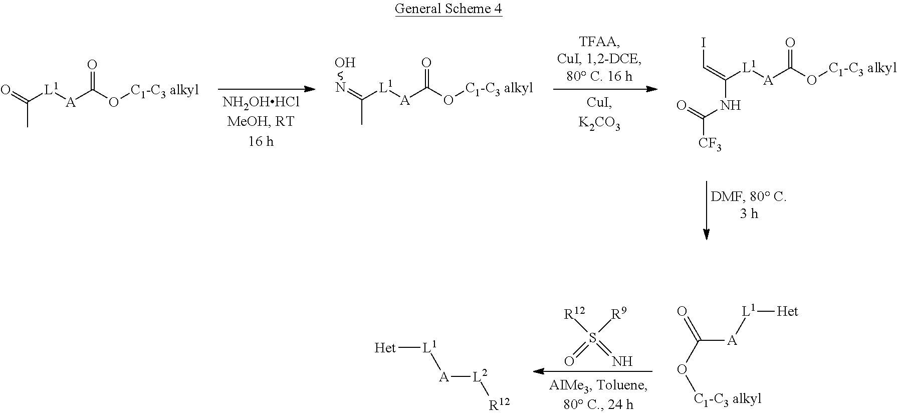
C(C)(=O)[L1][A]C(O[C1-C3 alkyl])=O.C(C)(=NO)[L1][A]C(O[C1-C3 alkyl])=O.C(NC([CF3])=O)(=CI)[L1][A]C(O[C1-C3 alkyl])=O.C([A][L1][Het])(O[C1-C3 alkyl])=O.S(=O)([R9])([R12])=N.[Het][L1][A][L2][R12]
